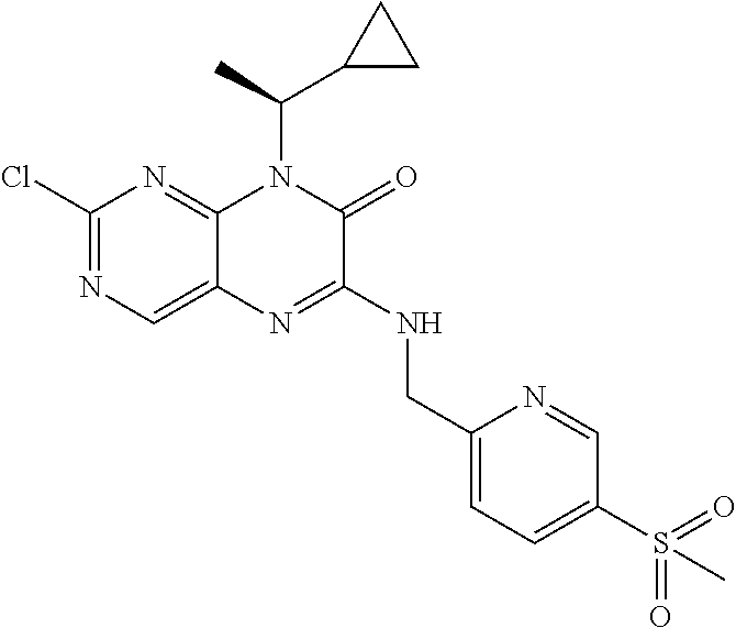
C1(Cl)=NC=C2C(=N1)N(C(C)C1CC1)C(=O)C(NCC1=CC=C(S(C)(=O)=O)C=N1)=N2
